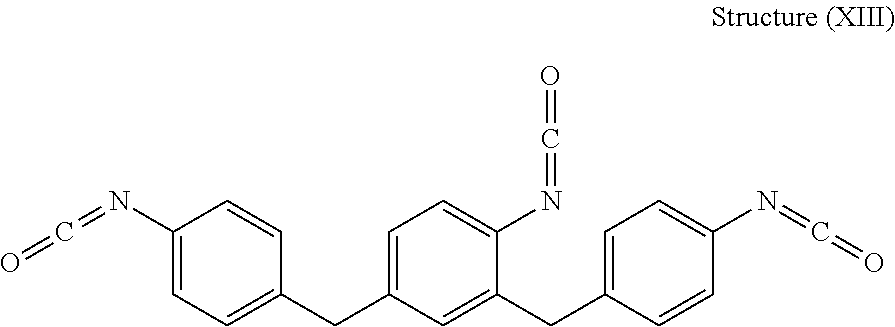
C1=CC(N=C=O)=CC=C1CC1=CC=C(N=C=O)C(CC2=CC=C(N=C=O)C=C2)=C1
